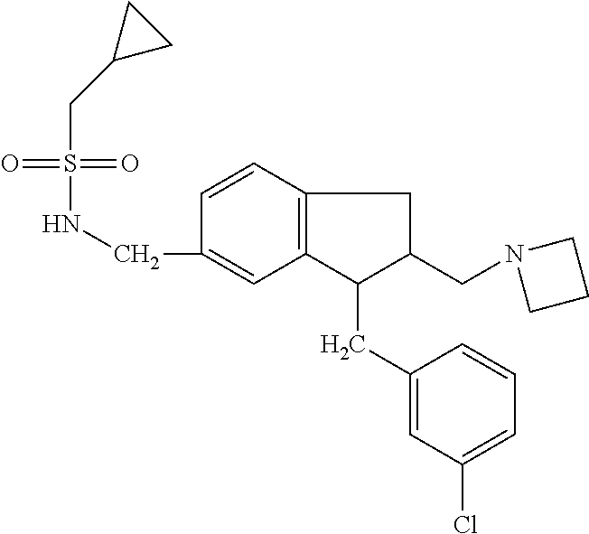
N(CC1=CC2=C(C=C1)CC(CN1CCC1)C2CC1=CC(Cl)=CC=C1)S(=O)(=O)CC1CC1
